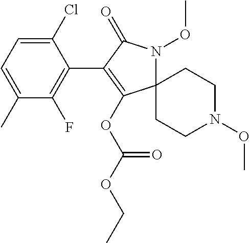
C12(N(OC)C(=O)C(C3=C(F)C(C)=CC=C3Cl)=C1OC(=O)OCC)CCN(OC)CC2
